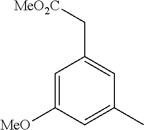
C1=C([MeO])C=C(C)C=C1C[MeO2C]
